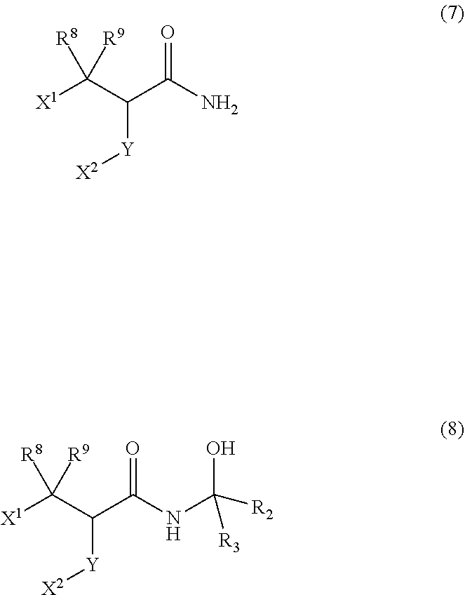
[X1]C(C(C(N)=O)[Y][X2])([R8])[R9].[X1]C(C(C(NC([R2])(O)[R3])=O)[Y][X2])([R8])[R9]
